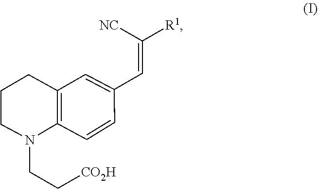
N1(CC[CO2H])C2=C(CCC1)C=C(C=C([R1])[NC])C=C2
